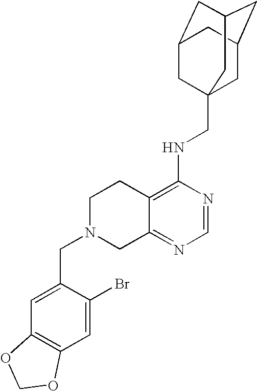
C12=C(NCC34CC5CC(CC(C3)C5)C4)N=CN=C1CN(CC1=CC3=C(C=C1Br)OCO3)CC2
